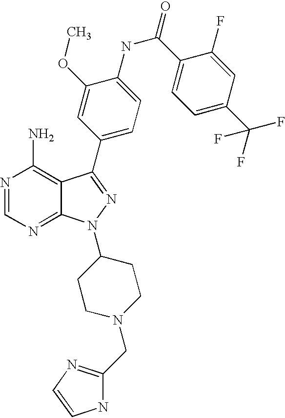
N1=CN=C2C(=C1N)C(C1=CC=C(NC(C3=CC=C(C(F)(F)F)C=C3F)=O)C(OC)=C1)=NN2C1CCN(CC2=NC=CN2)CC1
